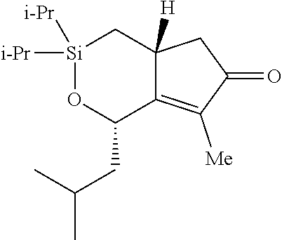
[Si]1([i-Pr])([i-Pr])OC(CC(C)C)C2=C([Me])C(=O)CC2([H])C1
